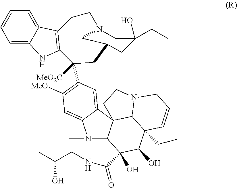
C1=C2C(=CC=C1)C1=C(N2)C([MeO2C])(C2=C([MeO])C=C3C(=C2)C24C(N3C)C(C(NCC(C)O)=O)(O)C(O)C3(CC)C2N(CC4)CC=C3)CC2CN(CC1)CC(O)(CC)C2
